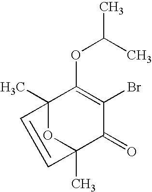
C12(C)OC(C)(C(=O)C(Br)=C1OC(C)C)C=C2
